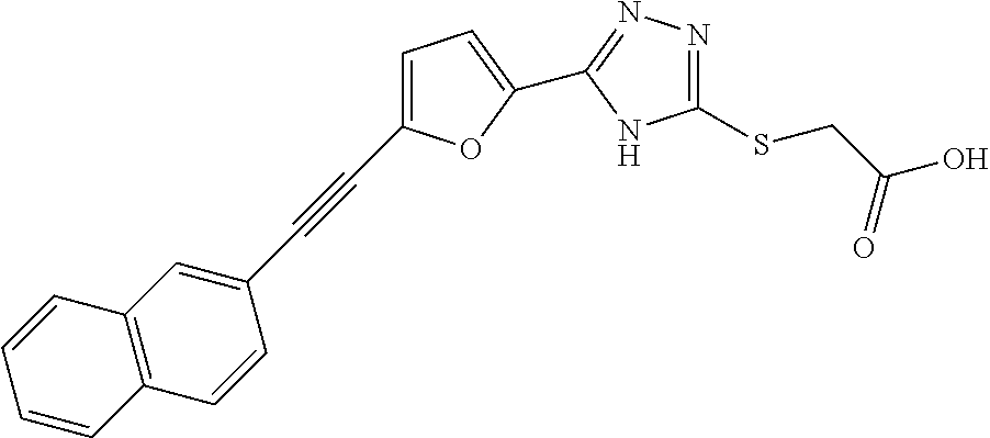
C1=C(C#CC2=CC3=C(C=C2)C=CC=C3)OC(C2=NN=C(SCC(O)=O)N2)=C1
